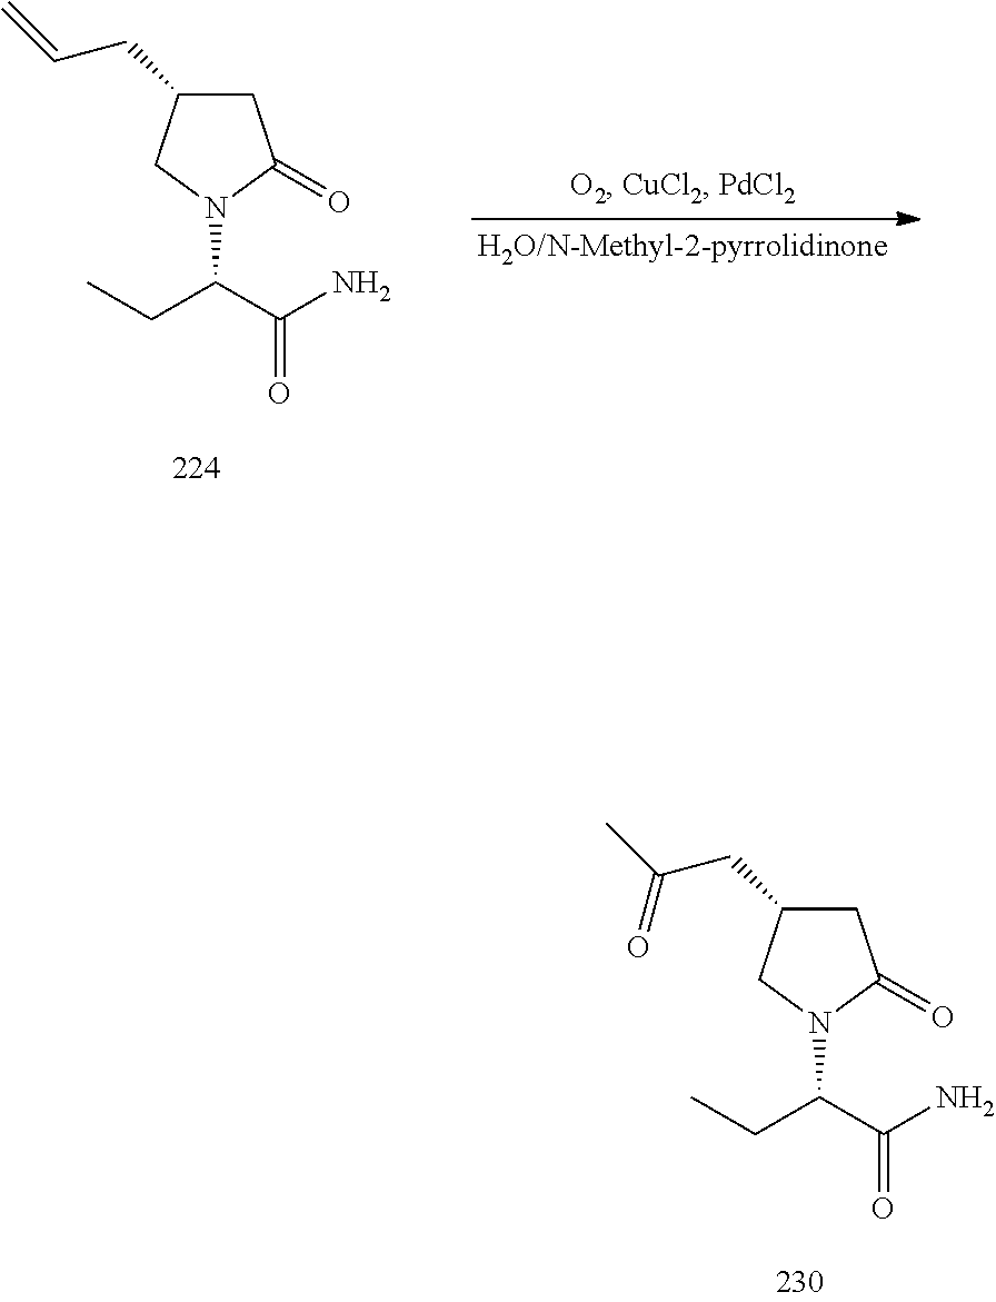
C1(CC(C)=O)CC(=O)N(C(C(N)=O)CC)C1.C1(CC=C)CC(=O)N(C(C(N)=O)CC)C1
